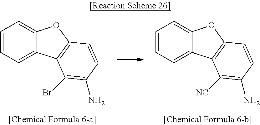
C1=CC=C2C(=C1)OC1=C2C([NC])=C(N)C=C1.C1=CC=C2C(=C1)OC1=C2C(Br)=C(N)C=C1
